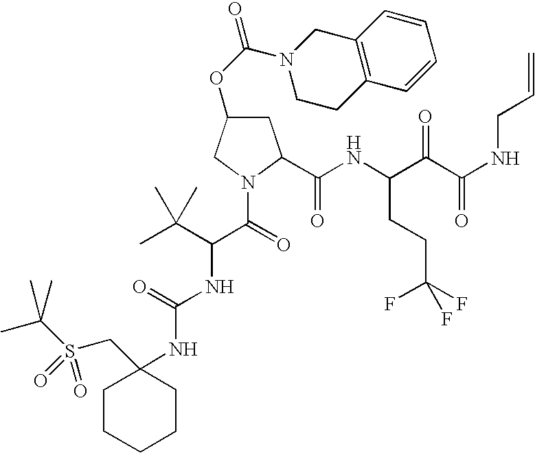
CC(S(CC1(NC(=O)NC(C(C)(C)C)C(=O)N2C(C(NC(C(C(NCC=C)=O)=O)CCC(F)(F)F)=O)CC(OC(=O)N3CCC4=C(C3)C=CC=C4)C2)CCCCC1)(=O)=O)(C)C
